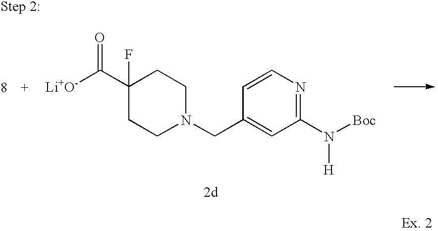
C1(C([Li+O-])=O)(F)CCN(CC2=CC(N([Boc])[H])=NC=C2)CC1
